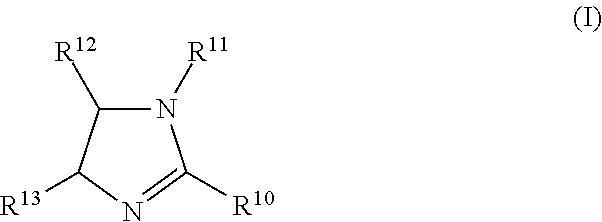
N1([R11])C([R12])C([R13])N=C1[R10]
